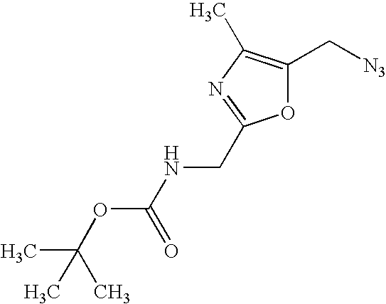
N(CC1=NC(C)=C(C[N3])O1)C(OC(C)(C)C)=O
